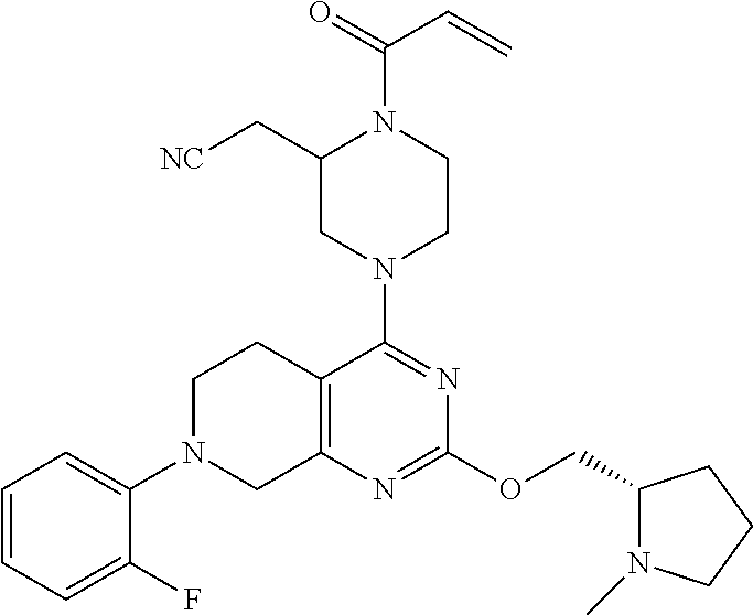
C1=CC=C(F)C(N2CC3=C(CC2)C(N2CCN(C(C=C)=O)C(C[NC])C2)=NC(OCC2N(C)CCC2)=N3)=C1
